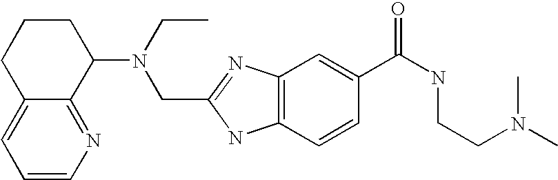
C1=CN=C2C(=C1)CCCC2N(CC)CC1=NC2=C(N1)C=CC(C(NCCN(C)C)=O)=C2
